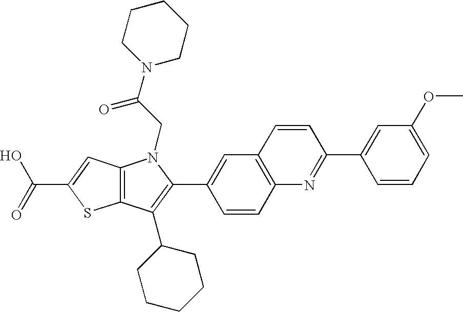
C(C1=CC2=C(S1)C(C1CCCCC1)=C(C1=CC3=C(C=C1)N=C(C1=CC(OC)=CC=C1)C=C3)N2CC(N1CCCCC1)=O)(=O)O
